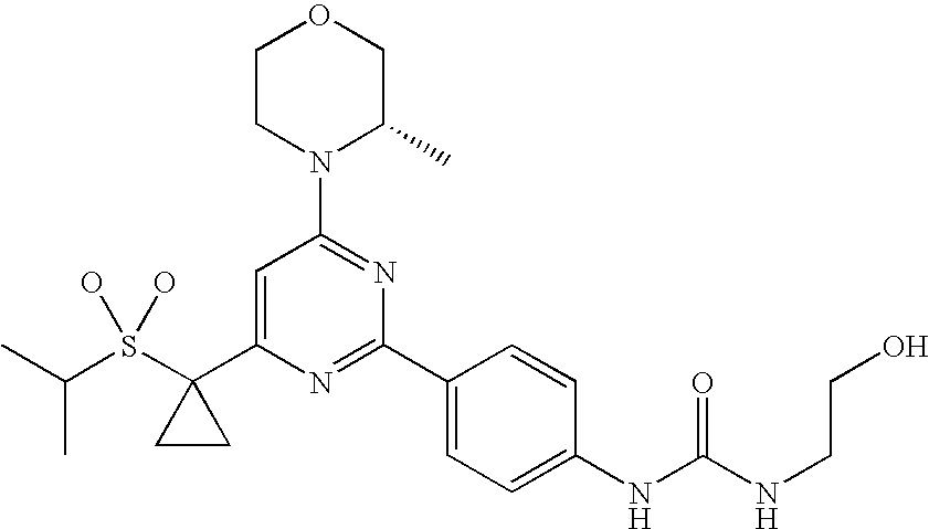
C(S(C1(C2=CC(N3C(C)COCC3)=NC(C3=CC=C(NC(NCCO)=O)C=C3)=N2)CC1)(O)O)(C)C
